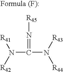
N(C(N([R44])[R43])=N[R45])([R42])[R41]
